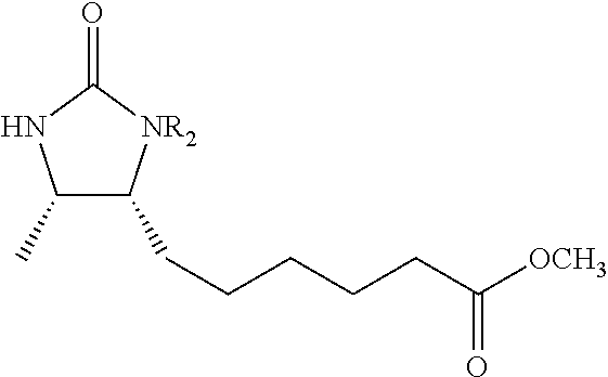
C1(C)C(CCCCCC([OCH3])=O)[NR2]C(=O)N1
